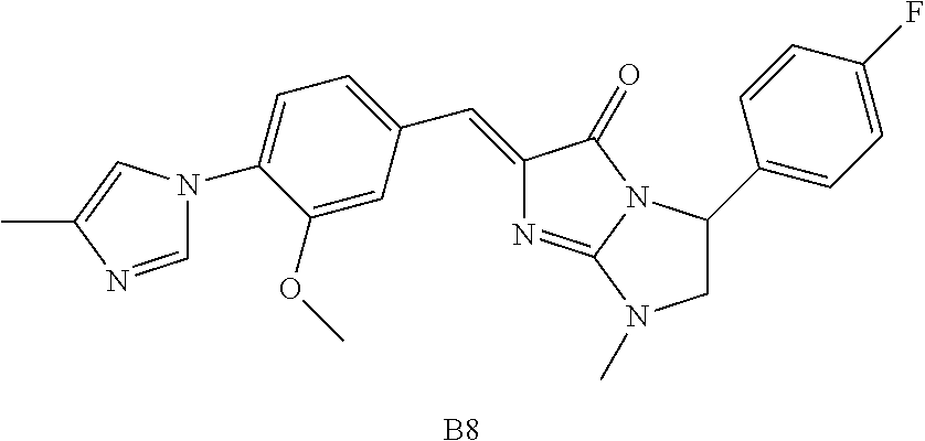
C1=NC(C)=CN1C1=CC=C(C=C2N=C3N(C2=O)C(C2=CC=C(F)C=C2)CN3C)C=C1OC.[B8]
